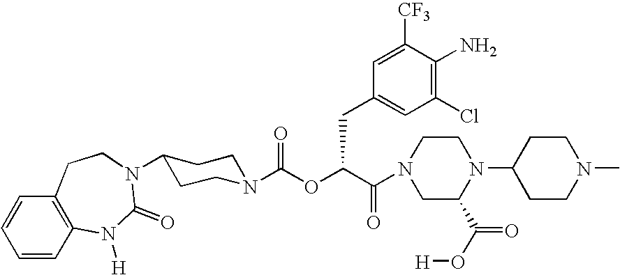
C1(Cl)=C(N)C([CF3])=CC(CC(OC(=O)N2CCC(N3C(=O)N([H])C4=C(C=CC=C4)CC3)CC2)C(=O)N2CC(C(O[H])=O)N(C3CCN(C)CC3)CC2)=C1
